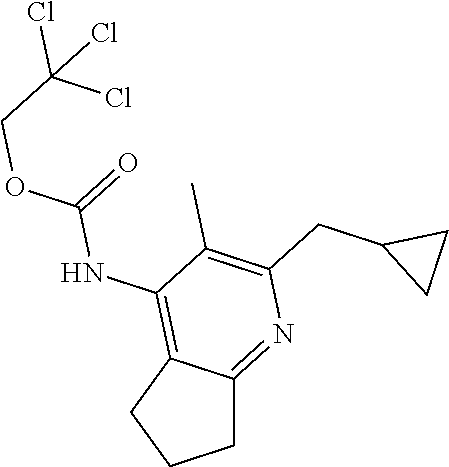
C(COC(NC1=C2CCCC2=NC(CC2CC2)=C1C)=O)(Cl)(Cl)Cl
